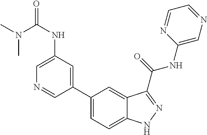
C1(NC(=O)N(C)C)=CN=CC(C2=CC=C3C(=C2)C(C(NC2=CN=CC=N2)=O)=NN3)=C1
